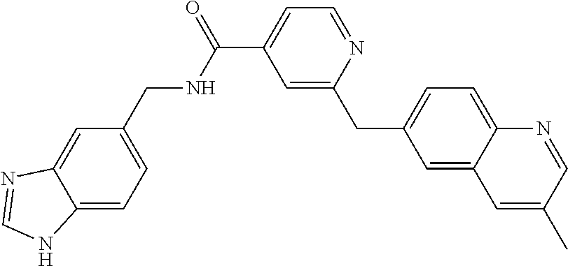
C1=C(CNC(=O)C2=CC=NC(CC3=CC=C4C(=C3)C=C(C)C=N4)=C2)C=C2C(=C1)NC=N2
